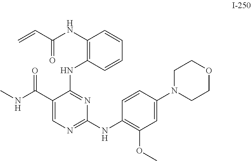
C1(NC(C=C)=O)=C(NC2=NC(NC3=C(OC)C=C(N4CCOCC4)C=C3)=NC=C2C(NC)=O)C=CC=C1
